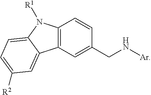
C12=C(C=C(CN[Ar])C=C1)C1=CC([R2])=CC=C1N2[R1]
